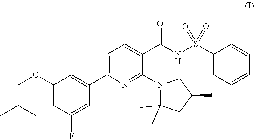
N1(C2=NC(C3=CC(OCC(C)C)=CC(F)=C3)=CC=C2C(NS(C2=CC=CC=C2)(=O)=O)=O)C(C)(C)CC(C)C1
